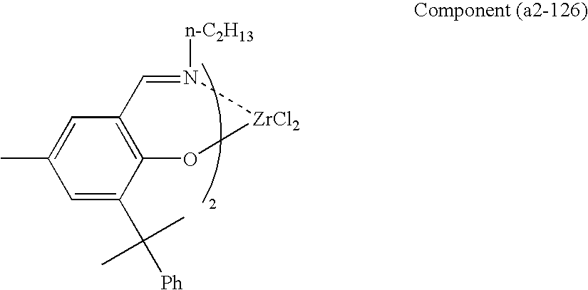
C1=C(C([Ph])(C)C)C2=C(C=C1C)C=N([n-C2H13])[ZrCl2]O2
